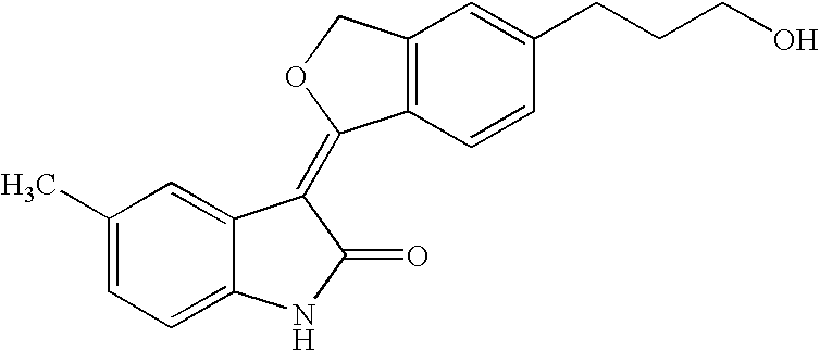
C1=C2C(=CC=C1C)NC(=O)C2=C1C2=C(C=C(CCCO)C=C2)CO1
